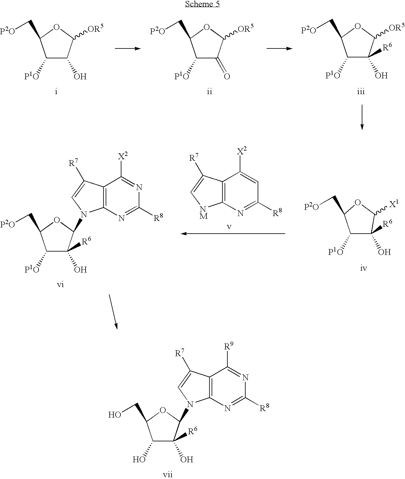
C1([P1O])C(O)C([OR5])OC1C[P2O].C1([P1O])C(=O)C([OR5])OC1C[P2O].C1([P1O])C(O)([R6])C([OR5])OC1C[P2O].C1([P1O])C(O)([R6])C([X1])OC1C[P2O].C12=C(N=C([R8])C=C1[X2])[NM]C=C2[R7].C1([P1O])C(O)([R6])C(N2C3=C(C([X2])=NC([R8])=N3)C([R7])=C2)OC1C[P2O].C1(O)C(O)([R6])C(N2C3=C(C([R9])=NC([R8])=N3)C([R7])=C2)OC1CO
